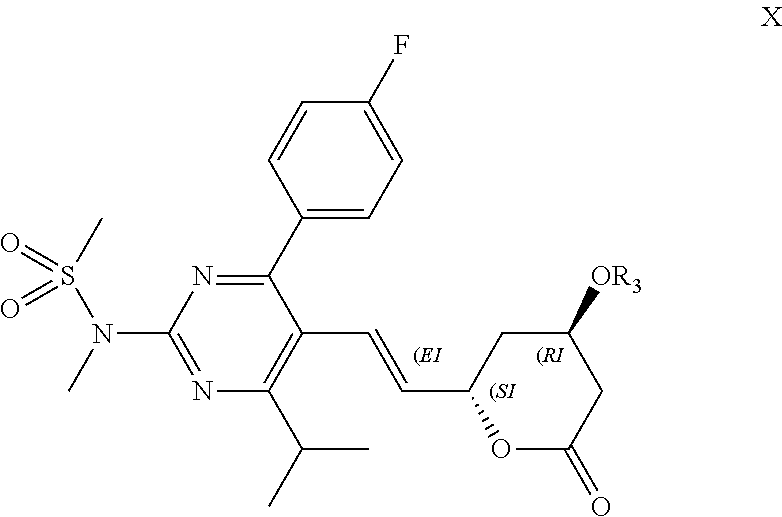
O1C(=O)CC([OR3])CC1C=CC1=C(C(C)C)N=C(N(C)S(C)(=O)=O)N=C1C1=CC=C(F)C=C1
